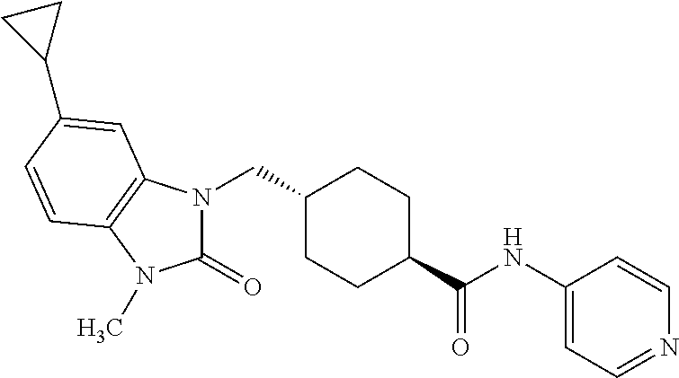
N1(CC2CCC(C(NC3=CC=NC=C3)=O)CC2)C(=O)N(C)C2=C1C=C(C1CC1)C=C2
